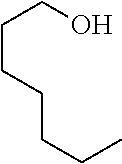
OCCCCCCC
